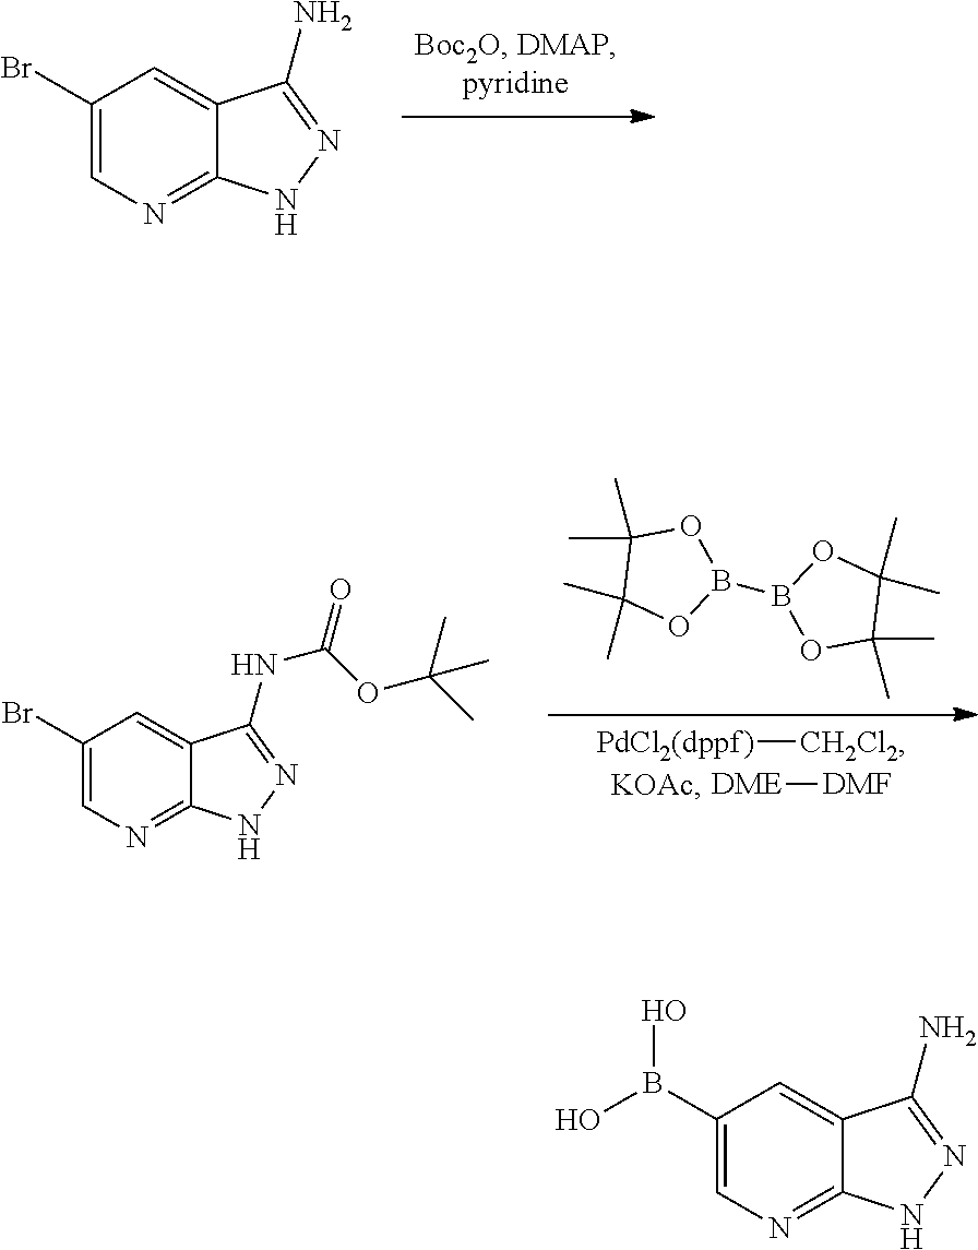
C1(Br)=CN=C2C(=C1)C(N)=NN2.[DME][DMF].[KOAc].[PdCl2(dppf)][CH2Cl2].O1C(C)(C)C(C)(C)OB1B1OC(C)(C)C(C)(C)O1.C1(Br)=CN=C2C(=C1)C(NC(=O)OC(C)(C)C)=NN2.C1(B(O)O)=CN=C2C(=C1)C(N)=NN2
